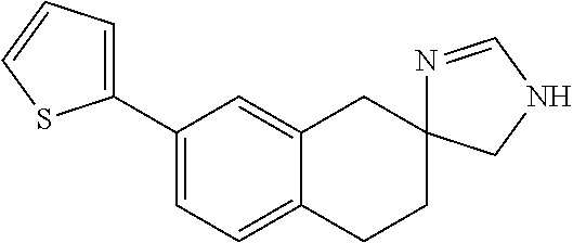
C1(C2=CC=CS2)=CC=C2C(=C1)CC1(CC2)N=CNC1
